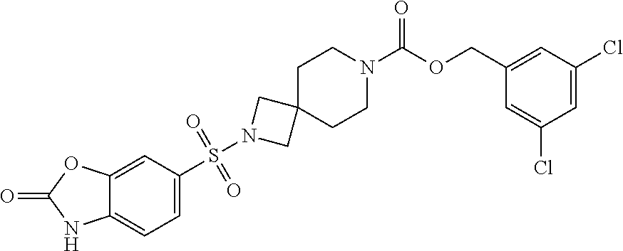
C1=C(S(N2CC3(C2)CCN(C(OCC2=CC(Cl)=CC(Cl)=C2)=O)CC3)(=O)=O)C=C2C(=C1)NC(=O)O2
